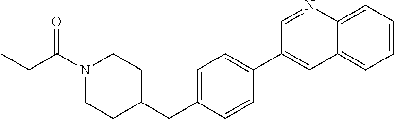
C1=C(CC2CCN(C(CC)=O)CC2)C=CC(C2=CC3=CC=CC=C3N=C2)=C1
